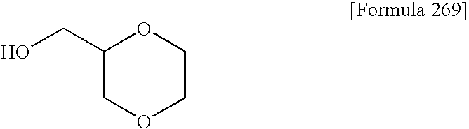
C1(CO)COCCO1
